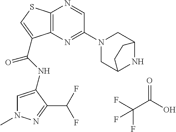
C(C(O)=O)(F)(F)F.C12=C(N=C(N3CC4NC(C3)CC4)C=N1)C(C(=O)NC1=CN(C)N=C1C(F)F)=CS2
